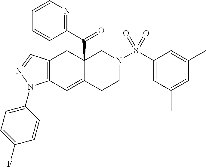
C12=C(C=C3C(C(C4=NC=CC=C4)=O)(C1)CN(S(C1=CC(C)=CC(C)=C1)(=O)=O)CC3)N(C1=CC=C(F)C=C1)N=C2
